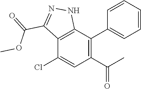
C1(C(C)=O)=C(C2=CC=CC=C2)C2=C(C(Cl)=C1)C(C(=O)OC)=NN2
